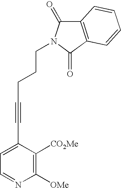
C(C#CC1=CC=NC([OMe])=C1[CO2Me])CCN1C(=O)C2=C(C1=O)C=CC=C2
